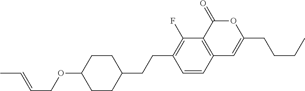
C12=C(C(=O)OC(CCCC)=C1)C(F)=C(CCC1CCC(OCC=CC)CC1)C=C2
